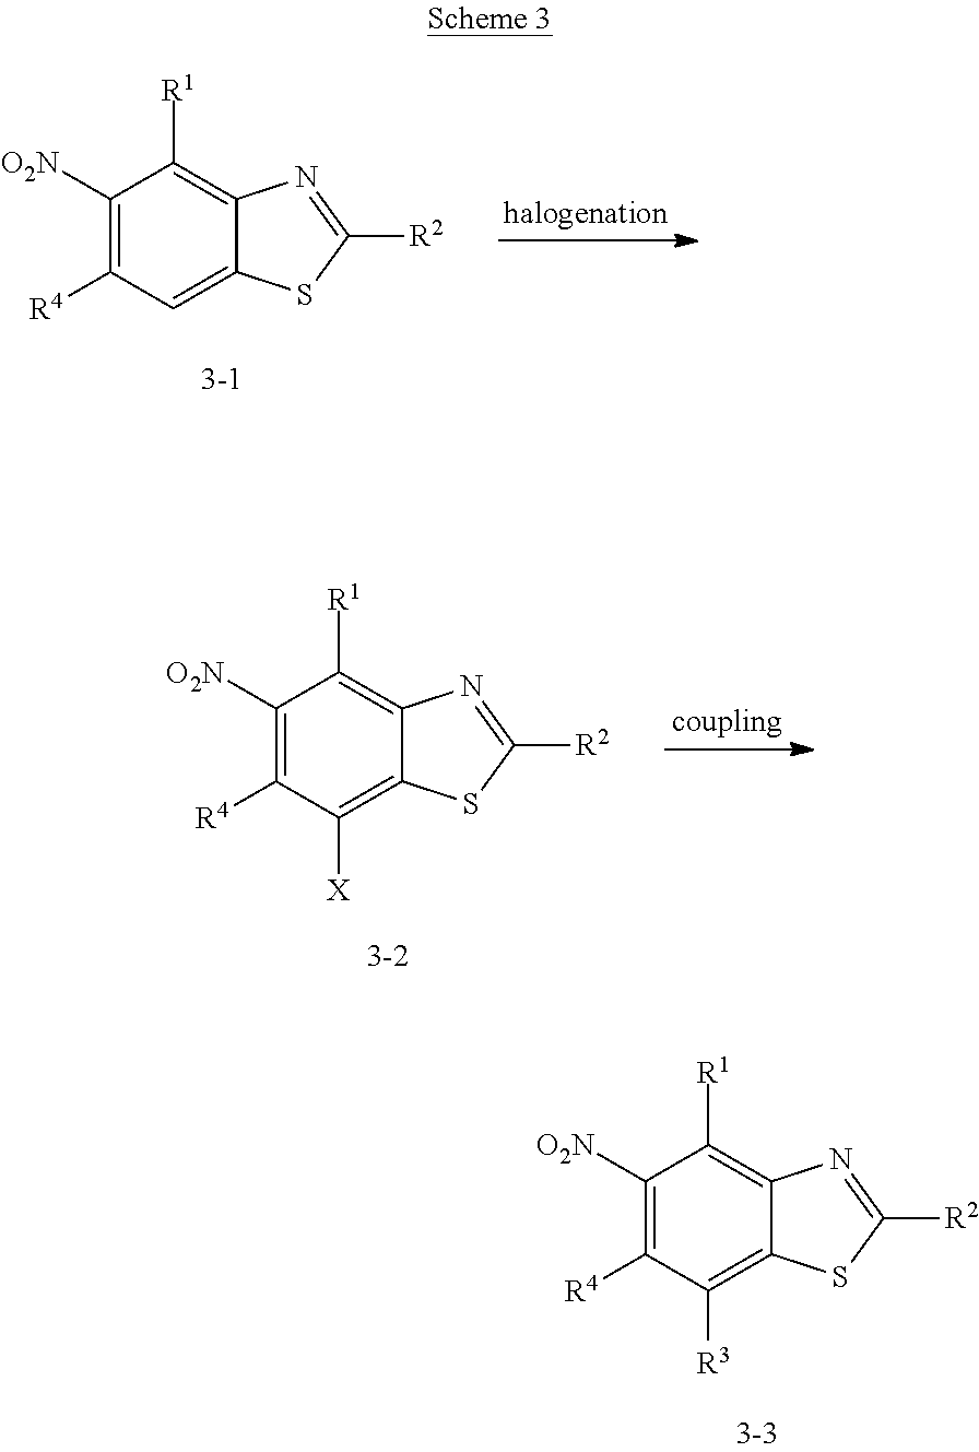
C1([O2N])=C([R4])C=C2C(=C1[R1])N=C([R2])S2.C1([O2N])=C([R4])C([X])=C2C(=C1[R1])N=C([R2])S2.C1([O2N])=C([R4])C([R3])=C2C(=C1[R1])N=C([R2])S2
